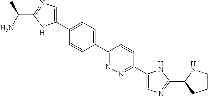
C1(C(C)N)=NC=C(C2=CC=C(C3=NN=C(C4=CN=C(C5CCCN5)N4)C=C3)C=C2)N1
